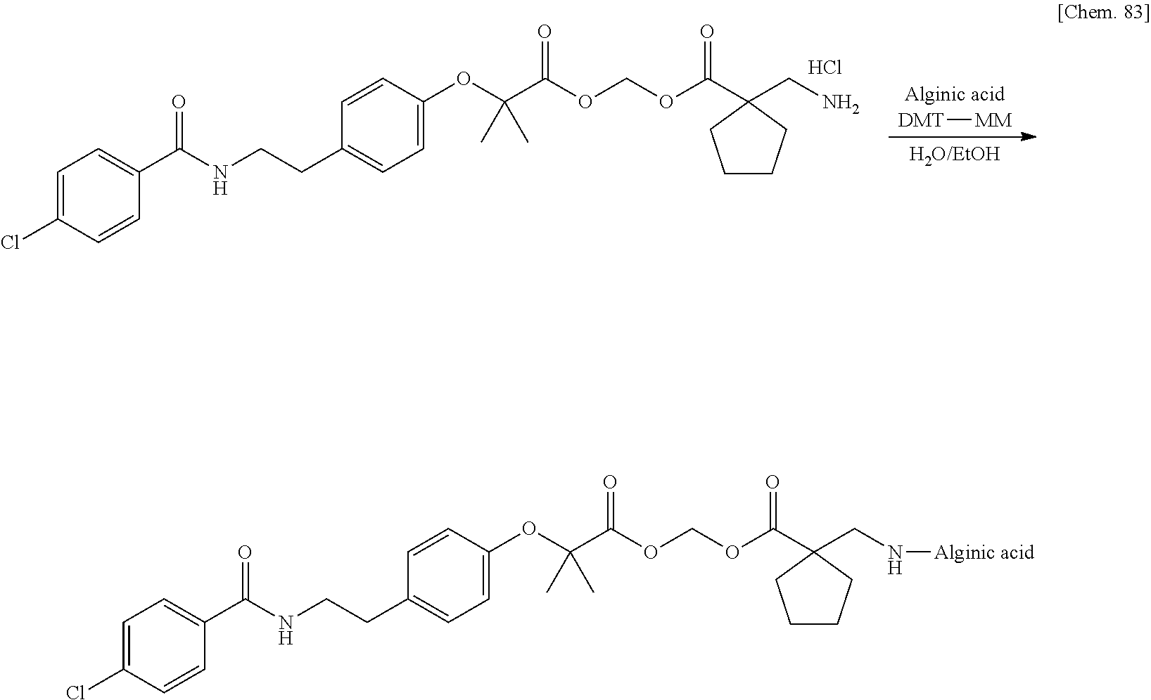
C1=C(Cl)C=CC(C(NCCC2=CC=C(OC(C(=O)OCOC(C3(CN[Alginic acid])CCCC3)=O)(C)C)C=C2)=O)=C1.Cl.C1=C(Cl)C=CC(C(NCCC2=CC=C(OC(C(=O)OCOC(C3(CN)CCCC3)=O)(C)C)C=C2)=O)=C1.[Alginic acid].[DMT][MM].[H2O/EtOH]
